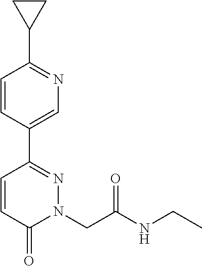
C1=CC(C2=NN(CC(NCC)=O)C(=O)C=C2)=CN=C1C1CC1
